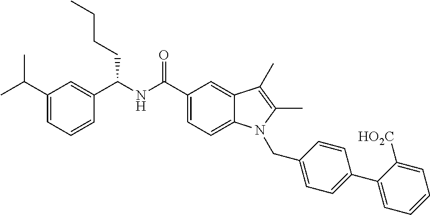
C1(C(C)C)=CC=CC(C(NC(C2=CC=C3C(=C2)C(C)=C(C)N3CC2=CC=C(C3=CC=CC=C3[HO2C])C=C2)=O)CCCC)=C1
